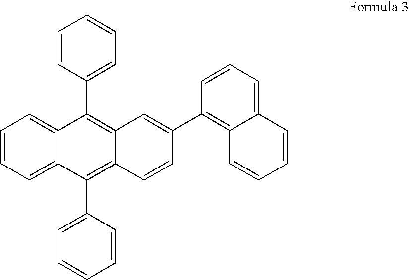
C1=CC=C2C(=C1)C(C1=CC=CC=C1)=C1C(=C2C2=CC=CC=C2)C=CC(C2=C3C(=CC=C2)C=CC=C3)=C1
